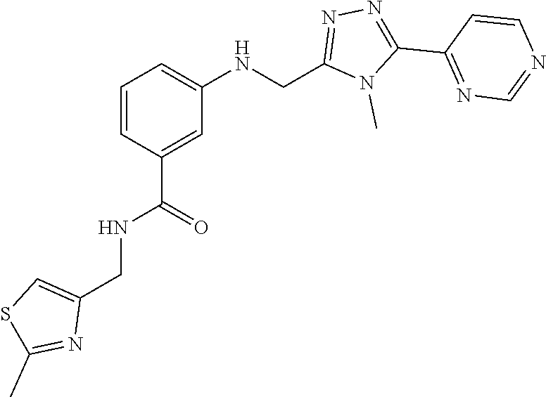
N1=C(C2=NN=C(CNC3=CC=CC(C(NCC4=CSC(C)=N4)=O)=C3)N2C)C=CN=C1
